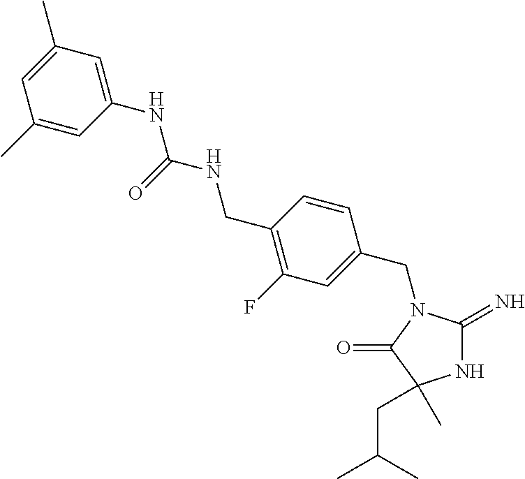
N1C(=N)N(CC2=CC(F)=C(CNC(NC3=CC(C)=CC(C)=C3)=O)C=C2)C(=O)C1(C)CC(C)C
